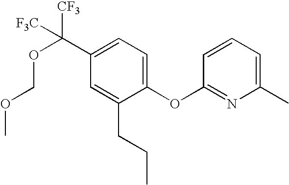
C1(OC2=NC(C)=CC=C2)=CC=C(C(OCOC)([CF3])[F3C])C=C1CCC
